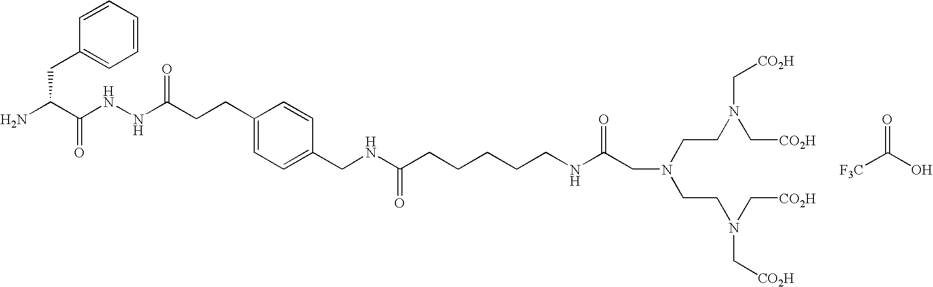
O=C(O)[F3C].C(C(N)C(NNC(=O)CCC1=CC=C(CNC(CCCCCNC(CN(CCN(C[CO2H])C[CO2H])CCN(C[CO2H])C[CO2H])=O)=O)C=C1)=O)C1=CC=CC=C1
